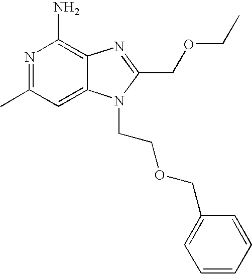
C12=CC(C)=NC(N)=C1N=C(COCC)N2CCOCC1=CC=CC=C1
